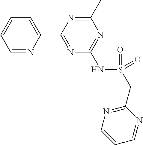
C1=NC(C2=NC(NS(CC3=NC=CC=N3)(=O)=O)=NC(C)=N2)=CC=C1
